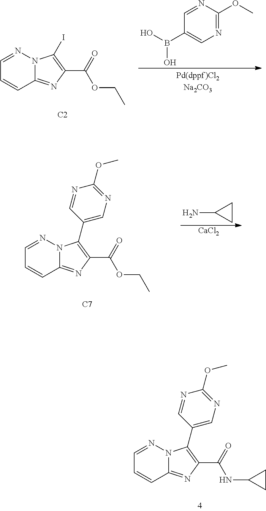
C12=NC(C(=O)OCC)=C(I)N1N=CC=C2.[C2].N1=C(OC)N=CC(B(O)O)=C1.C12=NC(C(=O)OCC)=C(C3=CN=C(OC)N=C3)N1N=CC=C2.[C7].C1CC1N.[CaCl2].C12=NC(C(=O)NC3CC3)=C(C3=CN=C(OC)N=C3)N1N=CC=C2
